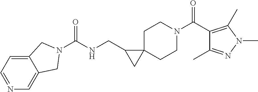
O=C(C1=C(C)N(C)N=C1C)N1CCC2(CC1)C(CNC(=O)N1CC3=CN=CC=C3C1)C2
